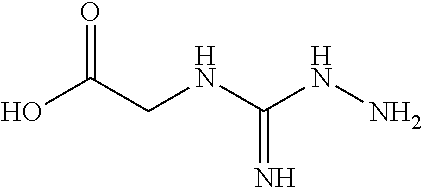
OC(CNC(NN)=N)=O
